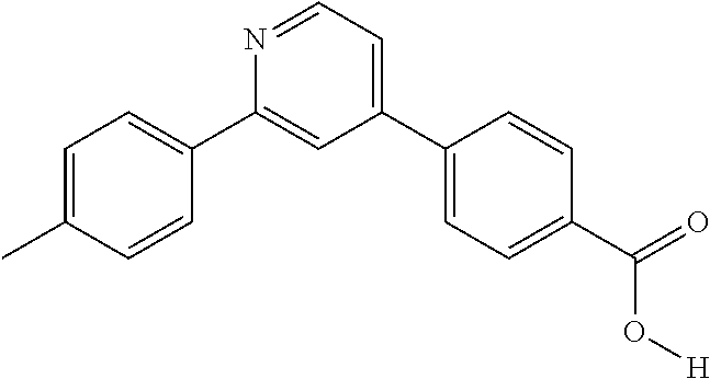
C1=C(C)C=CC(C2=CC(C3=CC=C(C(=O)O[H])C=C3)=CC=N2)=C1
